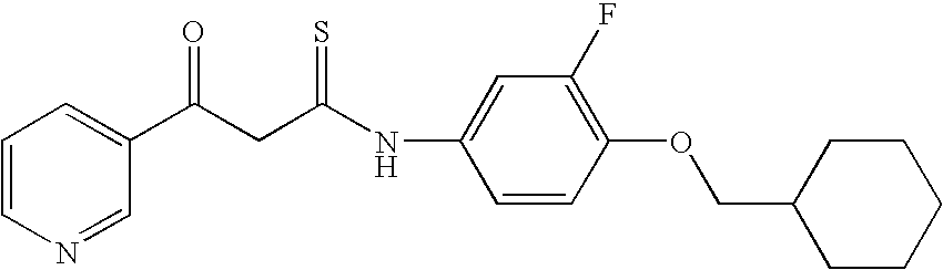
N(C1=CC(F)=C(OCC2CCCCC2)C=C1)C(CC(C1=CC=CN=C1)=O)=S
